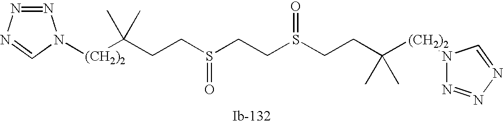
N1=NN=CN1[(CH2)2]C(C)(C)CCS(=O)CCS(=O)CCC([(CH2)2]N1N=NN=C1)(C)C
